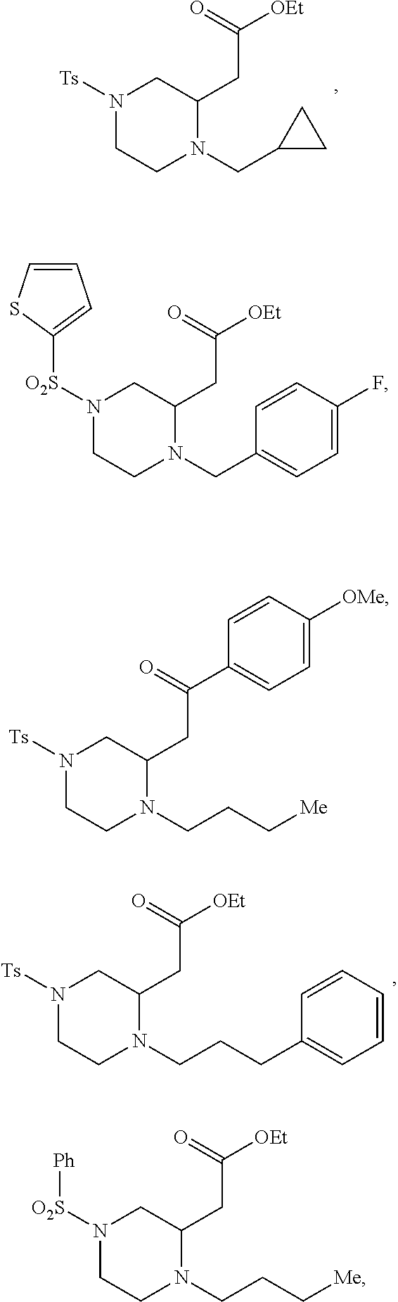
N1([Ts])CCN(CC2CC2)C(CC([OEt])=O)C1.N1([Ts])CCN(CCCC2=CC=CC=C2)C(CC([OEt])=O)C1.N1([O2S]C2=CC=CS2)CCN(CC2=CC=C(F)C=C2)C(CC([OEt])=O)C1.N1([Ts])CCN(CCC[Me])C(CC(C2=CC=C([OMe])C=C2)=O)C1.N1([O2S][Ph])CCN(CCC[Me])C(CC([OEt])=O)C1
